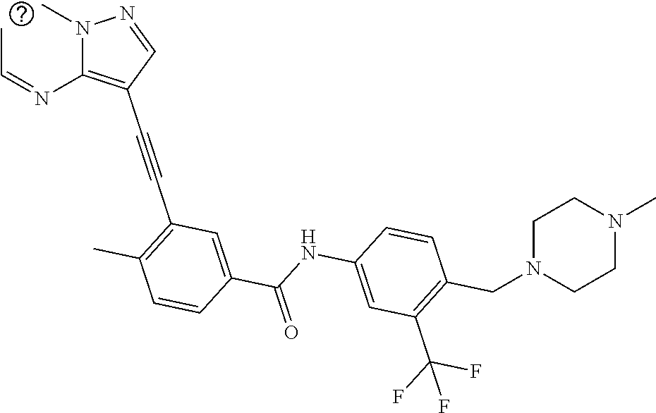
CC=NC1=C(C#CC2=C(C)C=CC(C(NC3=CC(C(F)(F)F)=C(CN4CCN(C)CC4)C=C3)=O)=C2)C=NN1C
